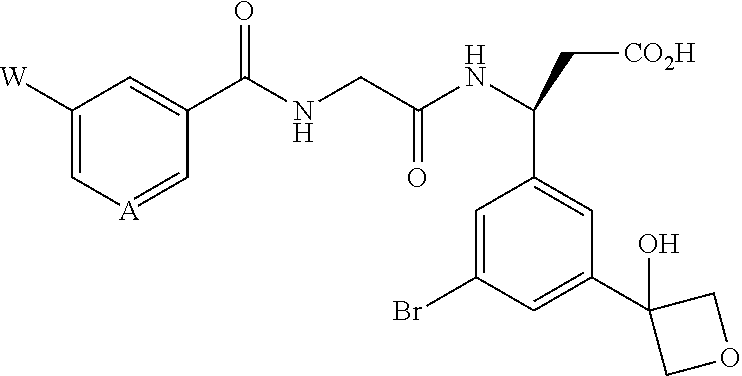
C1([W])=C[A]=CC(C(NCC(NC(C[CO2H])C2=CC(C3(O)COC3)=CC(Br)=C2)=O)=O)=C1
